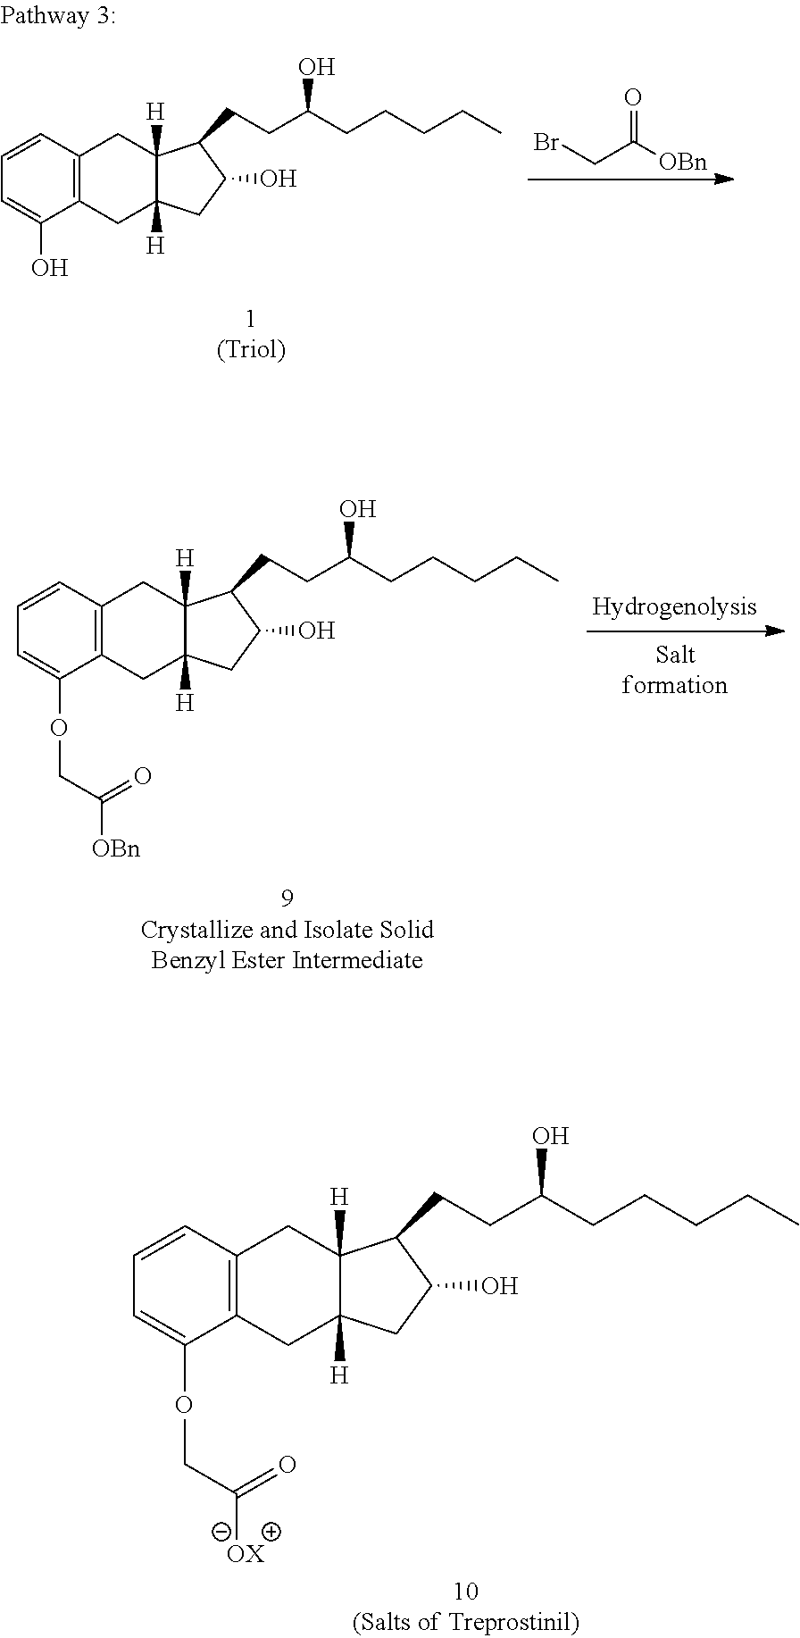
C12=C(C=CC=C1OCC([OX])=O)CC1([H])C([H])(C2)CC(O)C1CCC(CCCCC)O.BrCC(=O)[OBn].C12=C(C=CC=C1O)CC1([H])C([H])(C2)CC(O)C1CCC(CCCCC)O.C12=C(C=CC=C1OCC(=O)[OBn])CC1([H])C([H])(C2)CC(O)C1CCC(CCCCC)O
